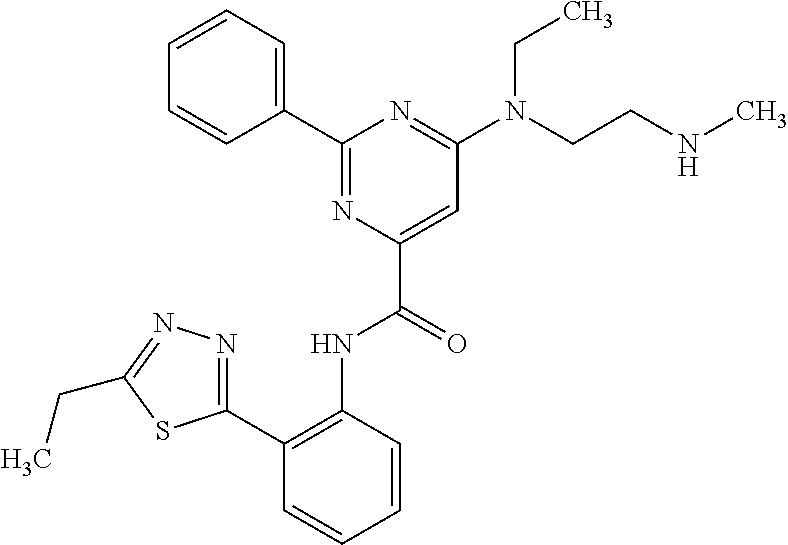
C1(C2=C(NC(C3=CC(N(CCNC)CC)=NC(C4=CC=CC=C4)=N3)=O)C=CC=C2)=NN=C(CC)S1
